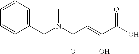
C1=CC=C(CN(C(C=C(O)C(O)=O)=O)C)C=C1
